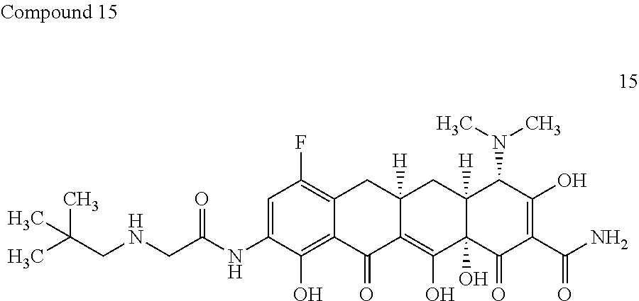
C1=C(NC(CNCC(C)(C)C)=O)C(O)=C2C(=C1F)CC1([H])C(=C(O)C3(O)C([H])(C1)C(N(C)C)C(O)=C(C(N)=O)C3=O)C2=O
